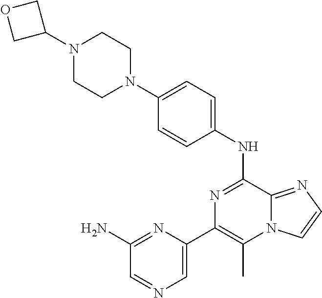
C1=C(C2=C(C)N3C(=NC=C3)C(NC3=CC=C(N4CCN(C5COC5)CC4)C=C3)=N2)N=C(N)C=N1
